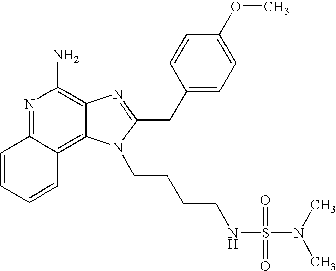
N1=C2C(=C3C(=C1N)N=C(CC1=CC=C(OC)C=C1)N3CCCCNS(=O)(=O)N(C)C)C=CC=C2
